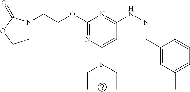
C1N(CCOC2=NC(N(CC)CC)=CC(NN=CC3=CC(C)=CC=C3)=N2)C(=O)OC1
